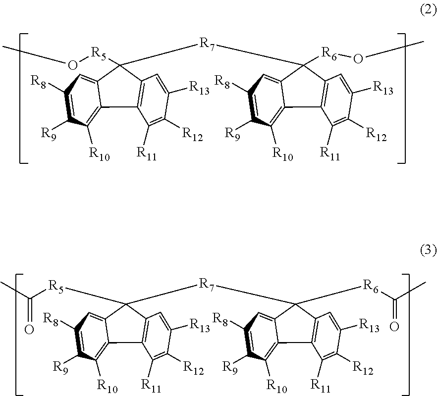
C1([R13])=CC2=C(C([R11])=C1[R12])C1=C([R10])C([R9])=C([R8])C=C1C2([R5]OC)[R7]C1([R6]OC)C2=CC([R8])=C([R9])C([R10])=C2C2=C1C=C([R13])C([R12])=C2[R11].C1([R13])=CC2=C(C([R11])=C1[R12])C1=C([R10])C([R9])=C([R8])C=C1C2([R7]C1([R6]C(=O)C)C2=CC([R8])=C([R9])C([R10])=C2C2=C1C=C([R13])C([R12])=C2[R11])[R5]C(=O)C
